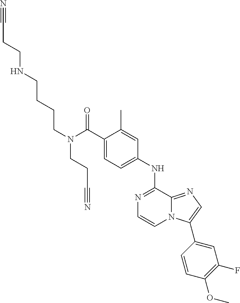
C(C1=CC=C(NC2=NC=CN3C2=NC=C3C2=CC(F)=C(OC)C=C2)C=C1C)(=O)N(CCCCNCCC#N)CCC#N
